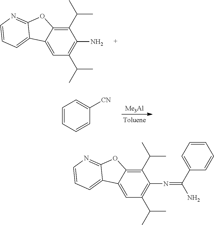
C1(C(C)C)=C2C(=CC(C(C)C)=C1N)C1=CC=CN=C1O2.C1=CC=CC([CN])=C1.[Me3Al].C1(C(C)C)=C2C(=CC(C(C)C)=C1N=C(N)C1=CC=CC=C1)C1=CC=CN=C1O2
